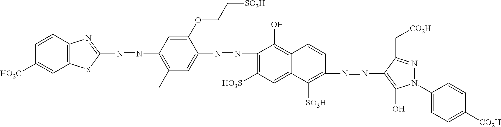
N(=NC1=C(C)C=C(N=NC2=C([HO3S])C=C3C(=C2O)C=CC(N=NC2=C(O)N(C4=CC=C([CO2H])C=C4)N=C2C[CO2H])=C3[SO3H])C(OCC[SO3H])=C1)C1=NC2=C(S1)C=C([HO2C])C=C2
